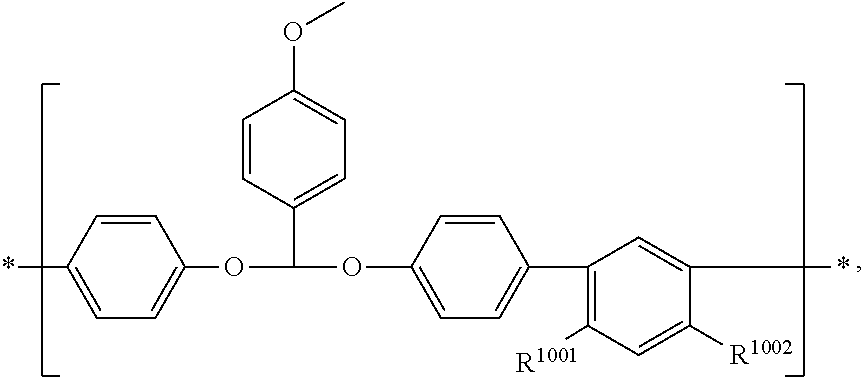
C1(OC(OC2=CC=C(C3=C([R1001])C=C([R1002])C(*)=C3)C=C2)C2=CC=C(OC)C=C2)=CC=C(*)C=C1
